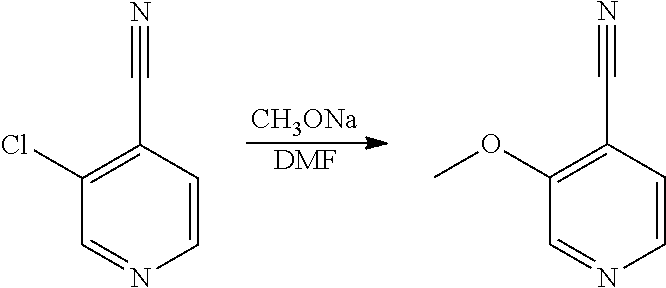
[CH3ONa].[DMF].C1=CC(C#N)=C(Cl)C=N1.C1=CC(C#N)=C(OC)C=N1
